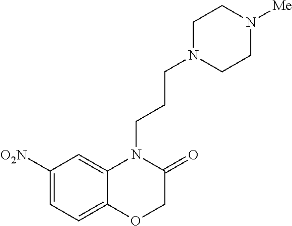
C1([O2N])=CC=C2C(=C1)N(CCCN1CCN([Me])CC1)C(=O)CO2
